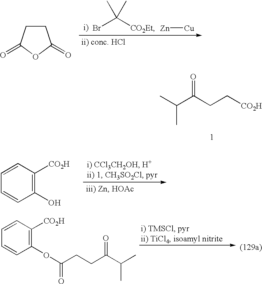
C1CC(=O)OC1=O.BrC([CO2Et])(C)C.[Zn][Cu].CC(C(CC[CO2H])=O)C.C1(O)=C([CO2H])C=CC=C1.C1(OC(CCC(C(C)C)=O)=O)=C([CO2H])C=CC=C1
